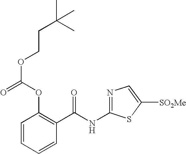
C1=CC=CC(C(NC2=NC=C([SO2Me])S2)=O)=C1OC(=O)OCCC(C)(C)C
